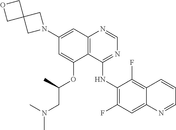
C1=NC2=C(C(OC(C)CN(C)C)=CC(N3CC4(C3)COC4)=C2)C(NC2=C(F)C=C3C(=C2F)C=CC=N3)=N1
